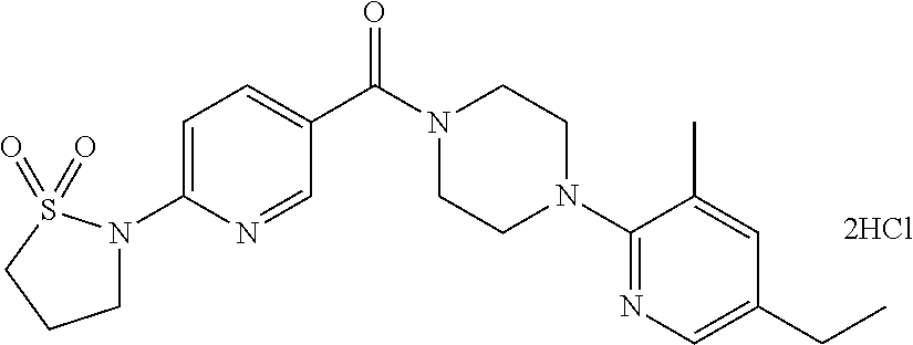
[2HCl].C1=C(N2CCCS2(=O)=O)N=CC(C(N2CCN(C3=NC=C(CC)C=C3C)CC2)=O)=C1
